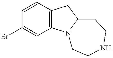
C1=CC2=C(C=C1Br)N1C(C2)CC[NH]CC1
